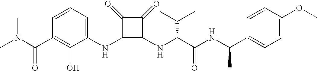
CN(C(C1=C(O)C(NC2=C(NC(C(NC(C3=CC=C(OC)C=C3)C)=O)C(C)C)C(=O)C2=O)=CC=C1)=O)C
